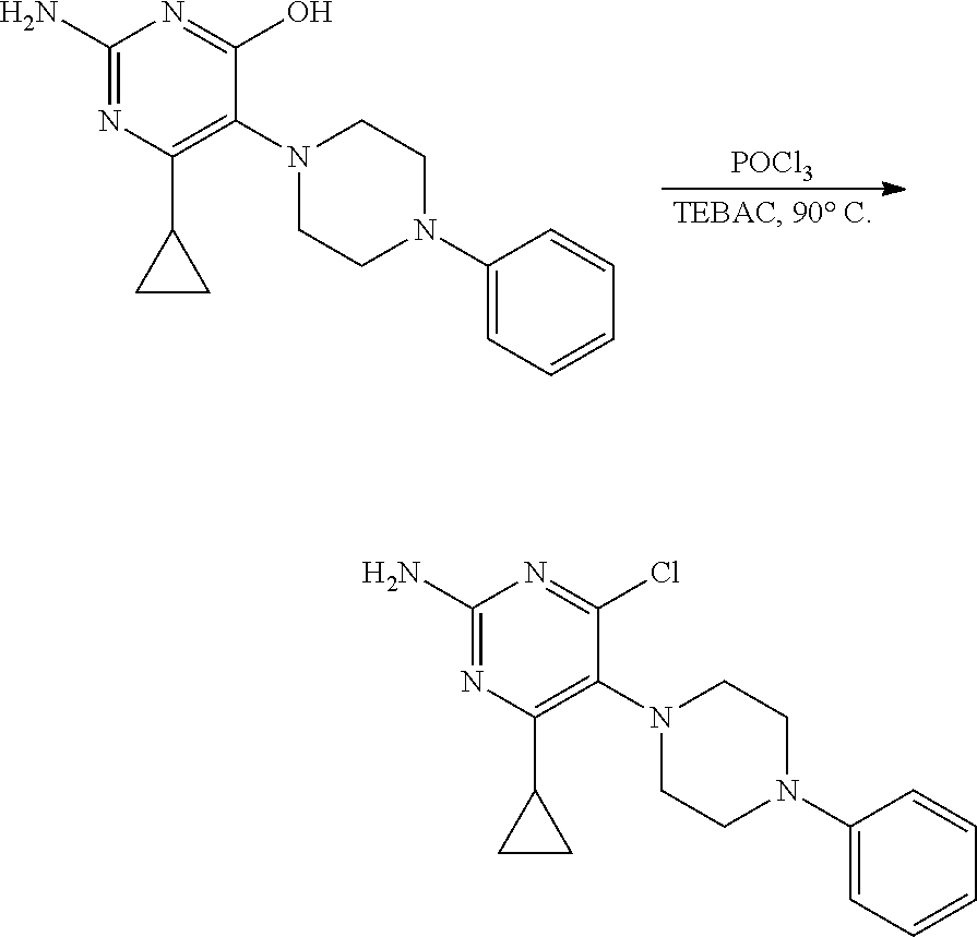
OC1=NC(N)=NC(C2CC2)=C1N1CCN(C2=CC=CC=C2)CC1.[POCl3].ClC1=NC(N)=NC(C2CC2)=C1N1CCN(C2=CC=CC=C2)CC1
